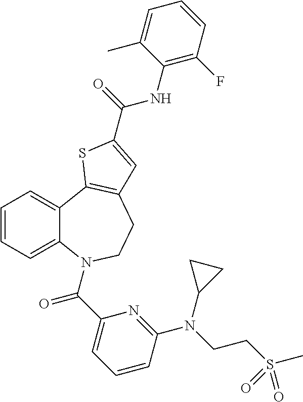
C1=CC=C2C(=C1)C1=C(CCN2C(C2=CC=CC(N(CCS(C)(=O)=O)C3CC3)=N2)=O)C=C(C(=O)NC2=C(F)C=CC=C2C)S1
